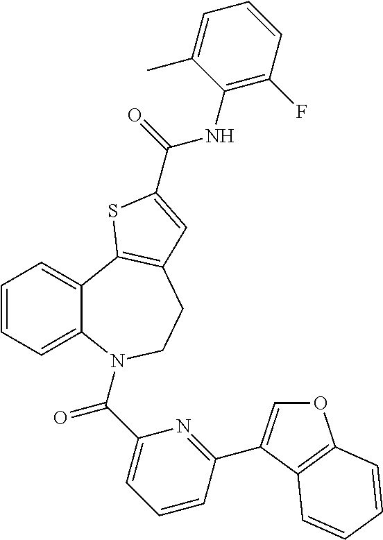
C1=CC=C2C(=C1)C1=C(CCN2C(C2=CC=CC(C3=COC4=C3C=CC=C4)=N2)=O)C=C(C(=O)NC2=C(F)C=CC=C2C)S1
